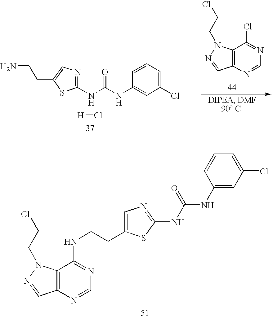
C12=C(N=CN=C1Cl)C=NN2CCCl.NCCC1=CN=C(NC(NC2=CC(Cl)=CC=C2)=O)S1.[H]Cl.C12=C(N=CN=C1NCCC1=CN=C(NC(NC3=CC(Cl)=CC=C3)=O)S1)C=NN2CCCl
